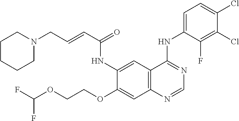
FC(OCCOC1=CC2=C(C=C1NC(C=CCN1CCCCC1)=O)C(NC1=CC=C(Cl)C(Cl)=C1F)=NC=N2)F
